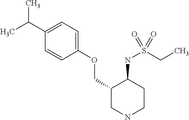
C1(C(C)C)=CC=C(OCC2CNCCC2NS(=O)(CC)=O)C=C1
